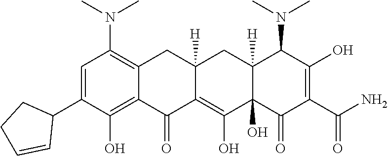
C1=C(C2CCC=C2)C(O)=C2C(=C1N(C)C)CC1([H])C(=C(O)C3(O)C([H])(C1)C(N(C)C)C(O)=C(C(N)=O)C3=O)C2=O
